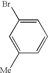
C1=CC=C(Br)C=C1[Me]
